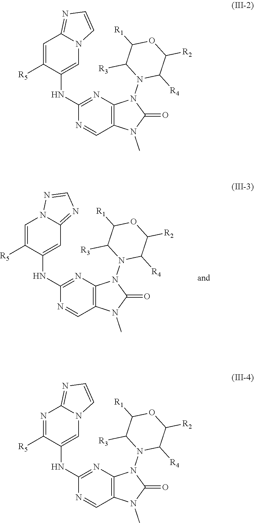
C1(NC2=CN3C(=NC=C3)C=C2[R5])=NC2=C(C=N1)N(C)C(=O)N2N1C([R4])C([R2])OC([R1])C1[R3].C1(NC2=CN3C(=NC=C3)N=C2[R5])=NC2=C(C=N1)N(C)C(=O)N2N1C([R4])C([R2])OC([R1])C1[R3].C1(NC2=CC3=NC=NN3C=C2[R5])=NC2=C(C=N1)N(C)C(=O)N2N1C([R4])C([R2])OC([R1])C1[R3]
